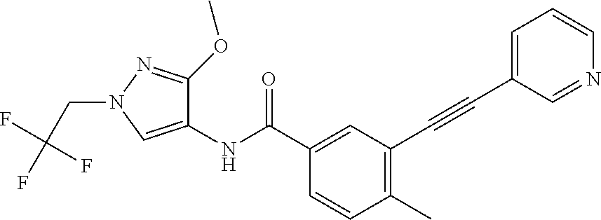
C1(C)=C(C#CC2=CC=CN=C2)C=C(C(NC2=CN(CC(F)(F)F)N=C2OC)=O)C=C1
